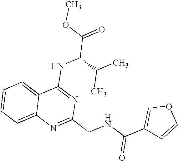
C12=CC=CC=C1N=C(CNC(C1=COC=C1)=O)N=C2NC(C(=O)OC)C(C)C
